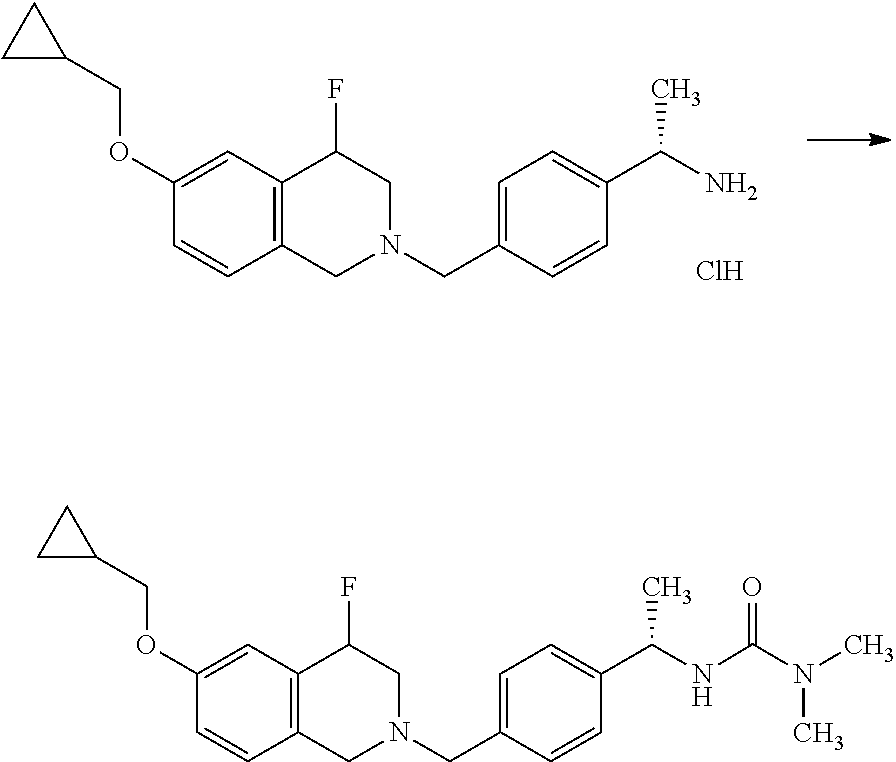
Cl.C1(COC2=CC3=C(C=C2)CN(CC2=CC=C(C(N)C)C=C2)CC3F)CC1.C1C(COC2=CC3=C(C=C2)CN(CC2=CC=C(C(NC(N(C)C)=O)C)C=C2)CC3F)C1
